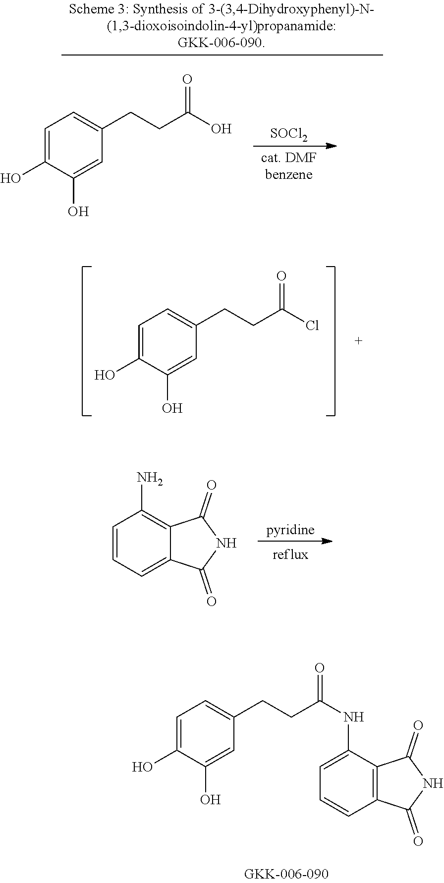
C1=C(NC(CCC2=CC=C(O)C(O)=C2)=O)C2=C(C=C1)C(=O)NC2=O.[SOCl2].C1=C(O)C(O)=CC(CCC(O)=O)=C1.C1=C(O)C(O)=CC(CCC(Cl)=O)=C1.C1=CC=C2C(=C1N)C(=O)NC2=O
